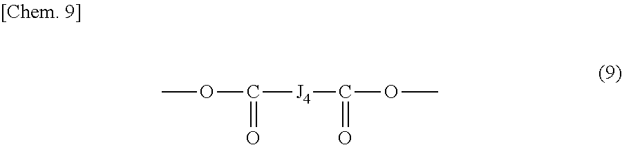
COC([J4]C(OC)=O)=O
